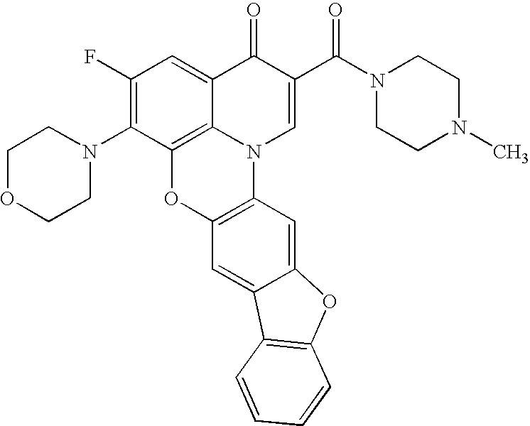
C1(F)=C(N2CCOCC2)C2=C3C(=C1)C(=O)C(C(N1CCN(C)CC1)=O)=CN3C1=C(O2)C=C2C(=C1)OC1=C2C=CC=C1
